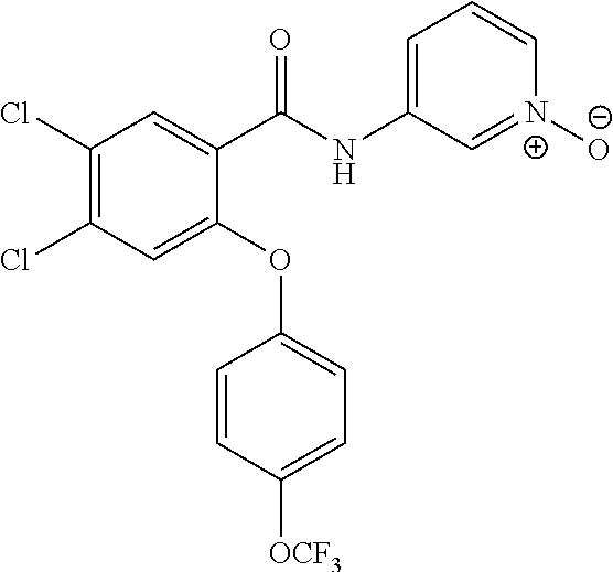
C1(C(NC2=CC=C[N+]([O-])=C2)=O)=CC(Cl)=C(Cl)C=C1OC1=CC=C([OCF3])C=C1
